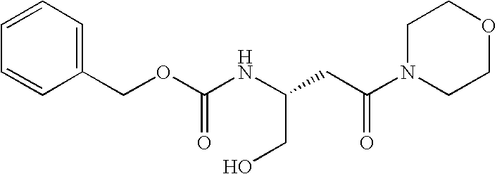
C1=CC=C(COC(NC(CC(N2CCOCC2)=O)CO)=O)C=C1
